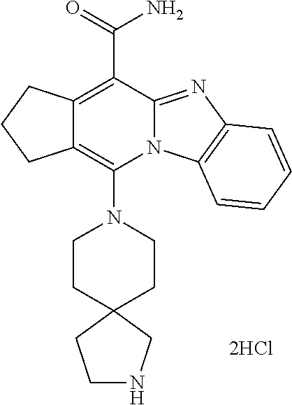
[2HCl].C12=C(N3CCC4(CC3)CNCC4)N3C(=NC4=C3C=CC=C4)C(C(N)=O)=C1CCC2
